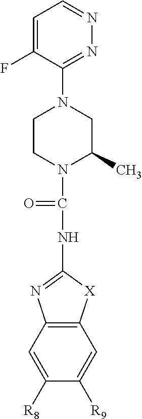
C12=C(C=C([R8])C([R9])=C1)N=C(NC(=O)N1C(C)CN(C3=NN=CC=C3F)CC1)[X]2
